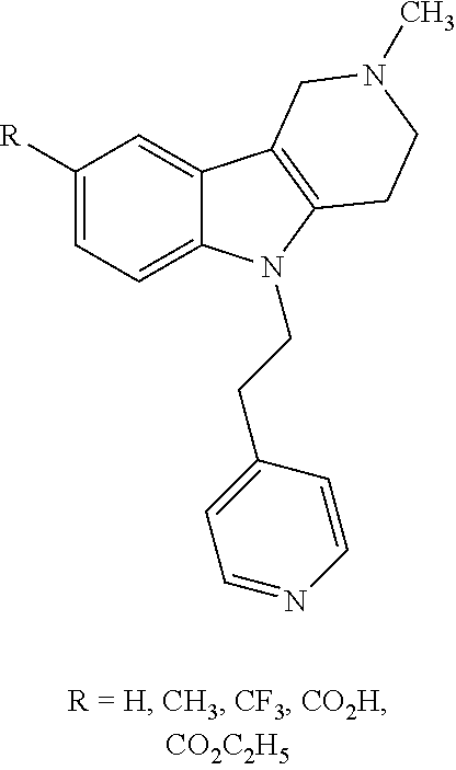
C1([R])=CC=C2C(=C1)C1=C(N2CCC2=CC=NC=C2)CCN(C)C1
